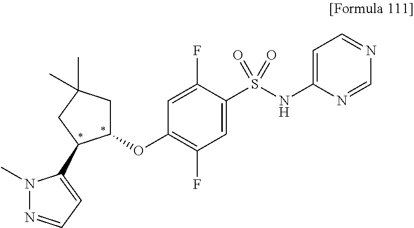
O(C1=C(F)C=C(S(NC2=CC=NC=N2)(=O)=O)C(F)=C1)C1CC(C)(C)CC1C1=CC=NN1C
